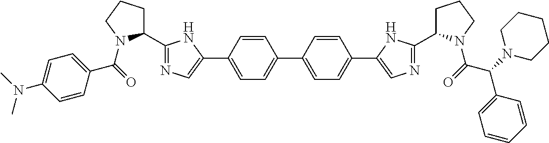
C1=CC(N(C)C)=CC=C1C(=O)N1C(C2=NC=C(C3=CC=C(C4=CC=C(C5=CN=C(C6CCCN6C(C(C6=CC=CC=C6)N6CCCCC6)=O)N5)C=C4)C=C3)N2)CCC1
